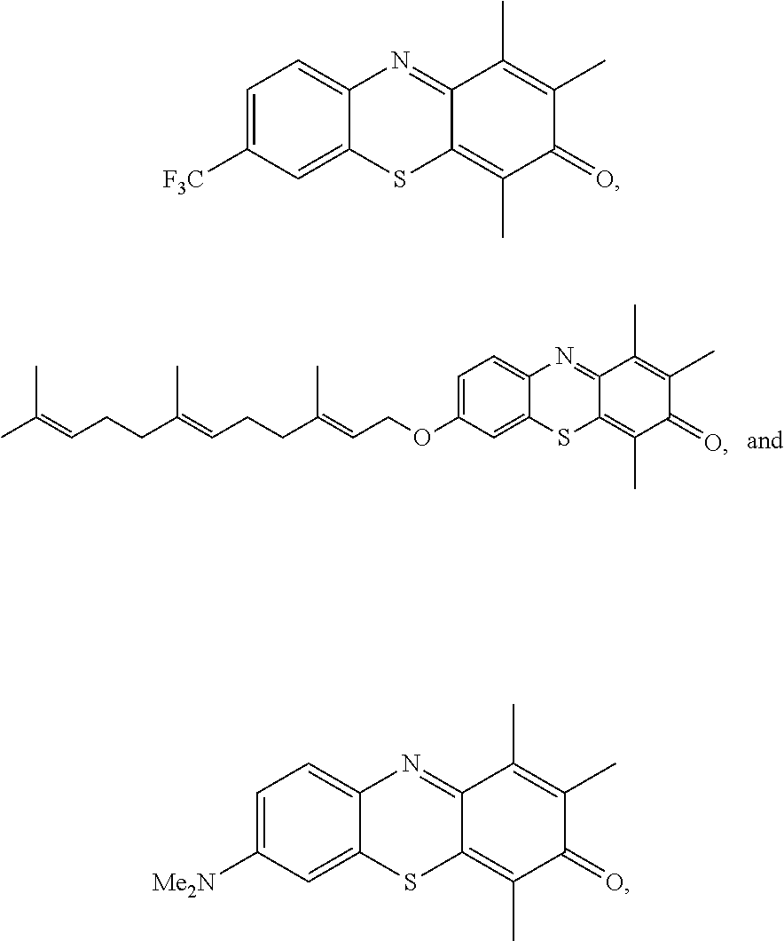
CC(=CCCC(=CCCC(=CCOC1=CC=C2C(=C1)SC1=C(C)C(=O)C(C)=C(C)C1=N2)C)C)C.C1=C([F3C])C=C2C(=C1)N=C1C(=C(C)C(=O)C(C)=C1C)S2.C1=C([Me2N])C=C2C(=C1)N=C1C(=C(C)C(=O)C(C)=C1C)S2
